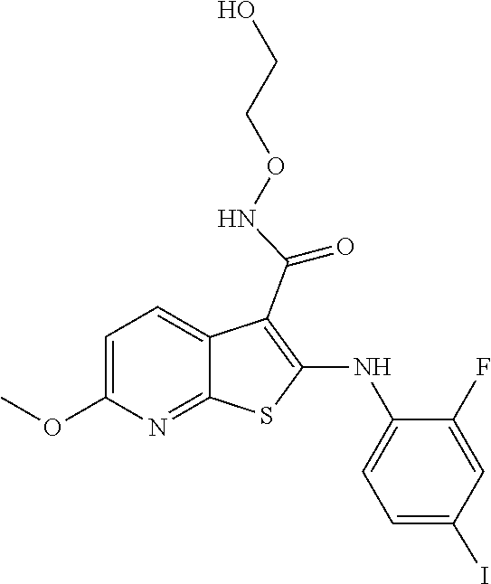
OCCONC(C1=C(NC2=CC=C(I)C=C2F)SC2=NC(OC)=CC=C12)=O
